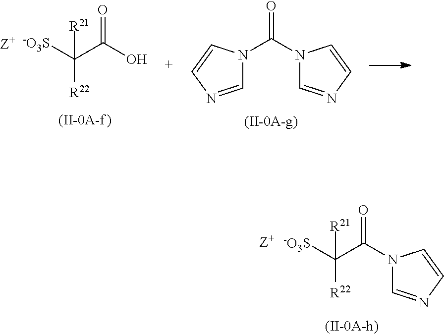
C([R22])(C(N1C=NC=C1)=O)([R21])[-O3S].N1(C(N2C=NC=C2)=O)C=NC=C1.[-O3S]C(C(O)=O)([R21])[R22]
